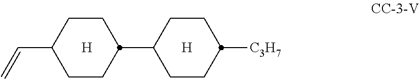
C=CC1CCC(C2CCC([C3H7])CC2)CC1.[H].[H]
